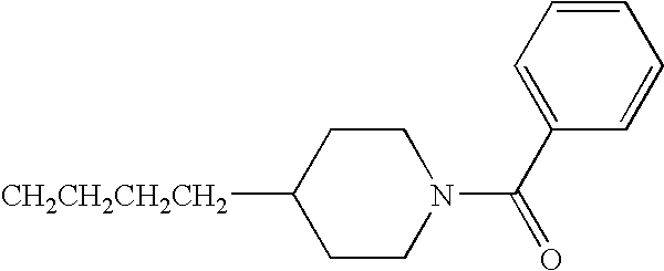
C1CC([CH2CH2CH2CH2])CCN1C(C1=CC=CC=C1)=O
